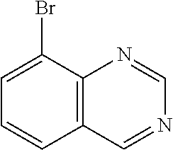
C1=C(Br)C2=C(C=C1)C=NC=N2
